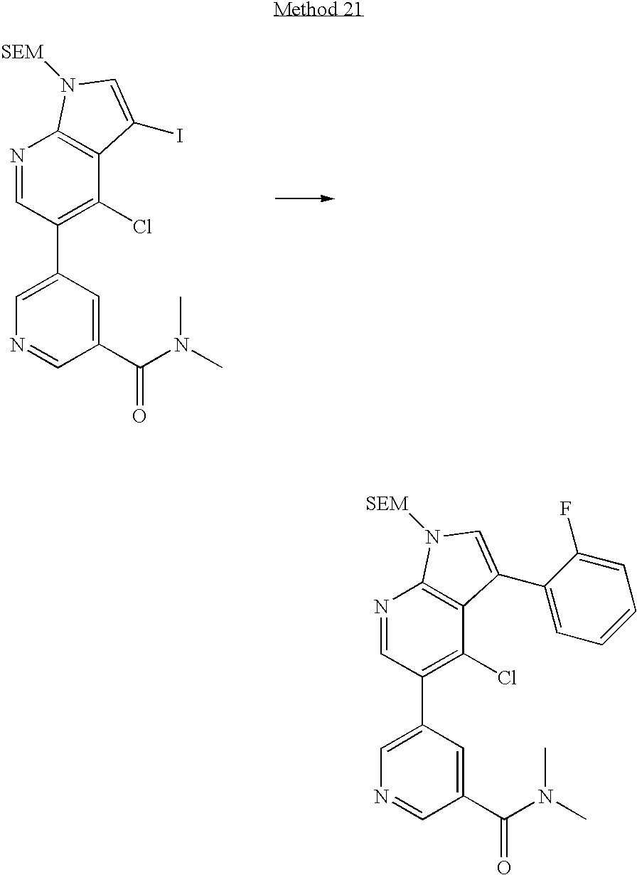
N1=CC(C2=CN=CC(C(N(C)C)=O)=C2)=C(Cl)C2=C1N([SEM])C=C2I.N1=CC(C2=CN=CC(C(N(C)C)=O)=C2)=C(Cl)C2=C1N([SEM])C=C2C1=CC=CC=C1F
